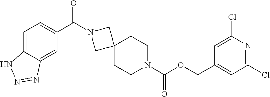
O(C(N1CCC2(CC1)CN(C(C1=CC=C3C(=C1)N=NN3)=O)C2)=O)CC1=CC(Cl)=NC(Cl)=C1
